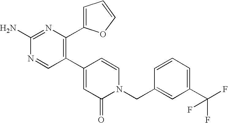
C1(C2=CC(=O)N(CC3=CC(C(F)(F)F)=CC=C3)C=C2)=C(C2=CC=CO2)N=C(N)N=C1
